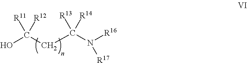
OC(CC(N([R16])[R17])([R13])[R14])([R11])[R12]
